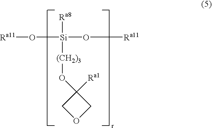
[Ra11]O[Si]([Ra8])([(CH2)3]OC1([Ra1])COC1)O[Ra11]
